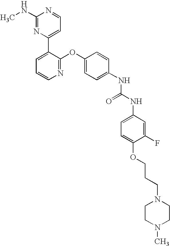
C1(NC)=NC(C2=CC=CN=C2OC2=CC=C(NC(NC3=CC=C(OCCCN4CCN(C)CC4)C(F)=C3)=O)C=C2)=CC=N1
